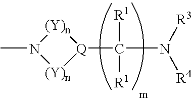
[(Y)n]1N(C)[(Y)n][Q]1C([R1])([R1])N([R3])[R4]
